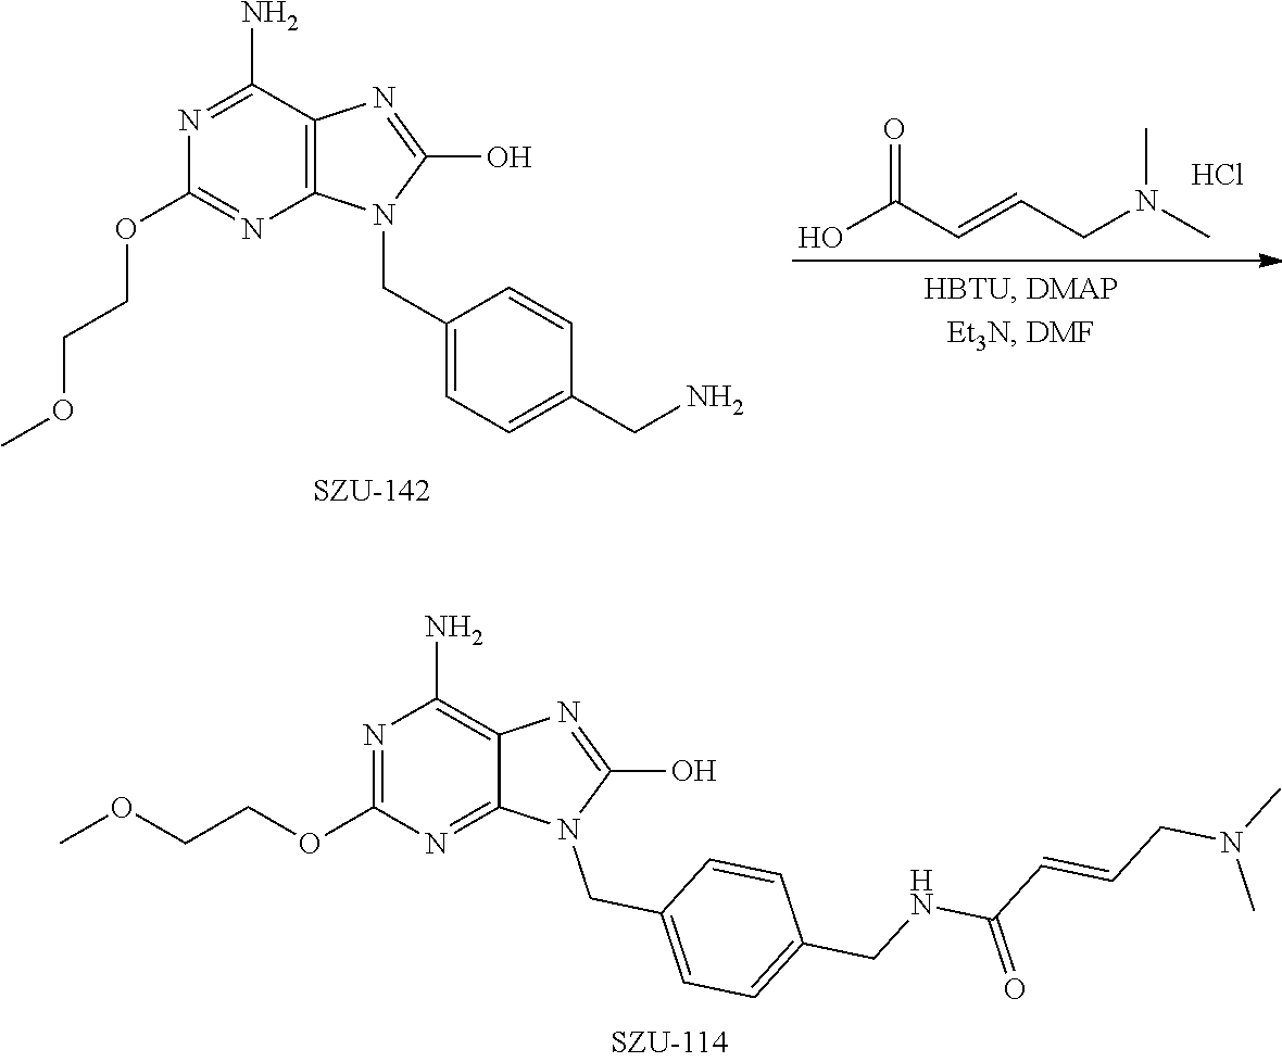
OC(C=CCN(C)C)=O.Cl.C(N1C(O)=NC2=C1N=C(OCCOC)N=C2N)C1=CC=C(CN)C=C1.N1(CC2=CC=C(CNC(C=CCN(C)C)=O)C=C2)C(O)=NC2=C(N)N=C(OCCOC)N=C12
